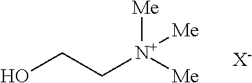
OCC[N+]([Me])([Me])[Me].[X-]
